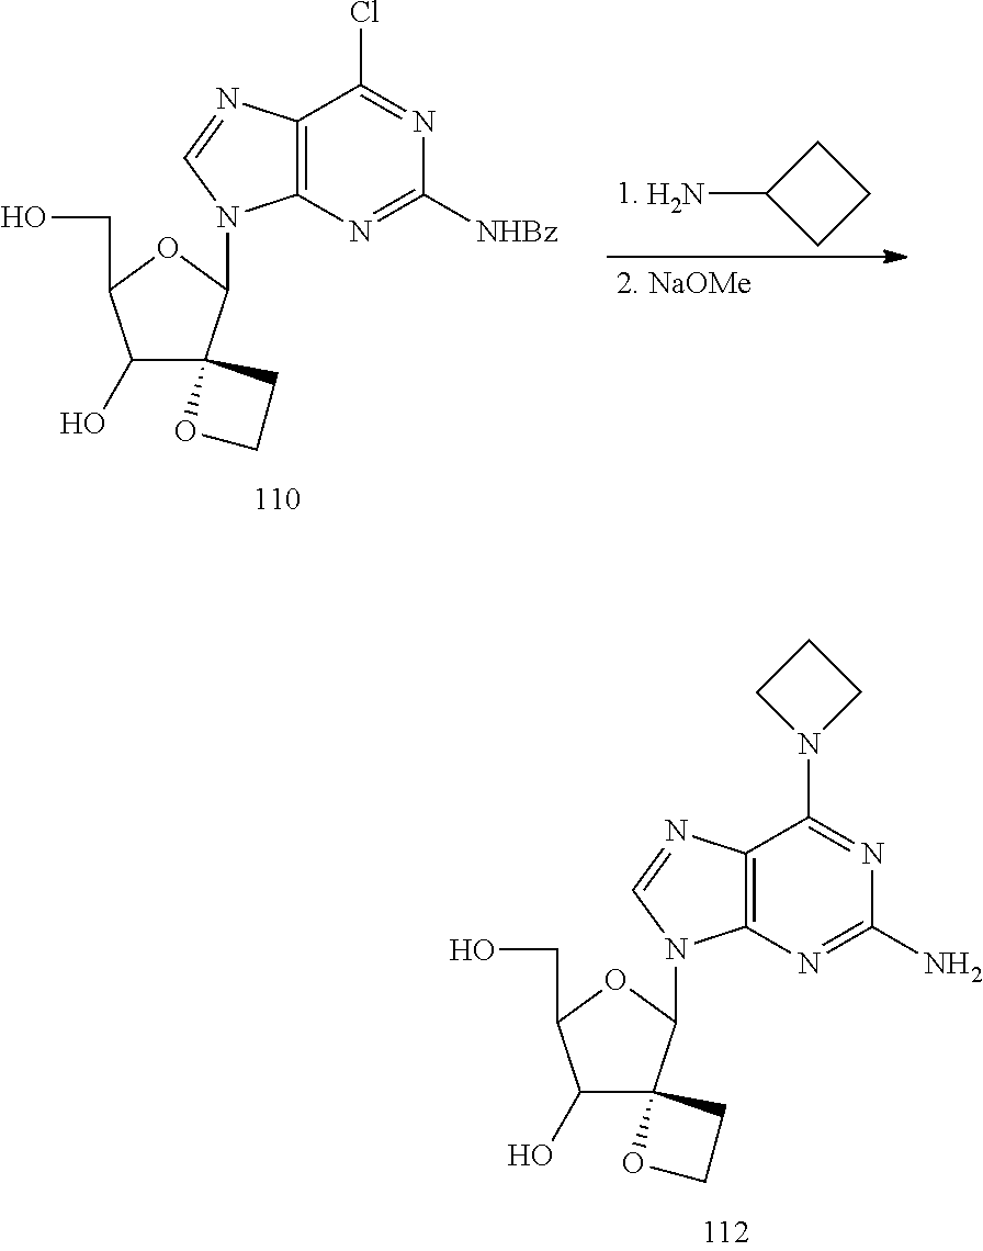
C12=C(N=C(N)N=C1N1CCC1)N(C1C3(C(O)C(CO)O1)OCC3)C=N2.C12=C(N=C([NHBz])N=C1Cl)N(C1C3(C(O)C(CO)O1)OCC3)C=N2.NC1CCC1
